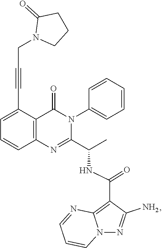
C1=C(C#CCN2CCCC2=O)C2=C(C=C1)N=C(C(C)NC(C1=C3N(N=C1N)C=CC=N3)=O)N(C1=CC=CC=C1)C2=O
